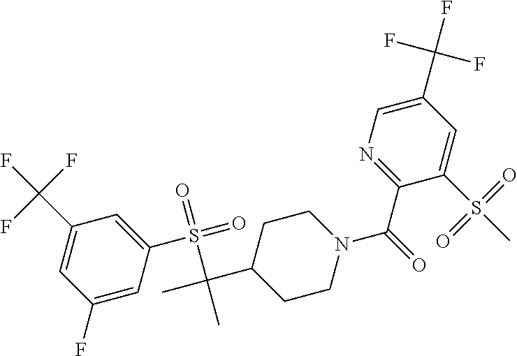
C1(C(F)(F)F)=CC(F)=CC(S(=O)(=O)C(C)(C2CCN(C(C3=NC=C(C(F)(F)F)C=C3S(C)(=O)=O)=O)CC2)C)=C1
